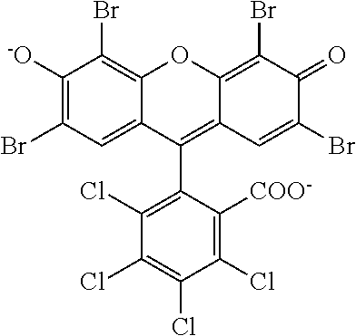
C1([-O])=C(Br)C=C2C(=C1Br)OC1=C(Br)C(=O)C(Br)=CC1=C2C1=C(Cl)C(Cl)=C(Cl)C(Cl)=C1[COO-]
